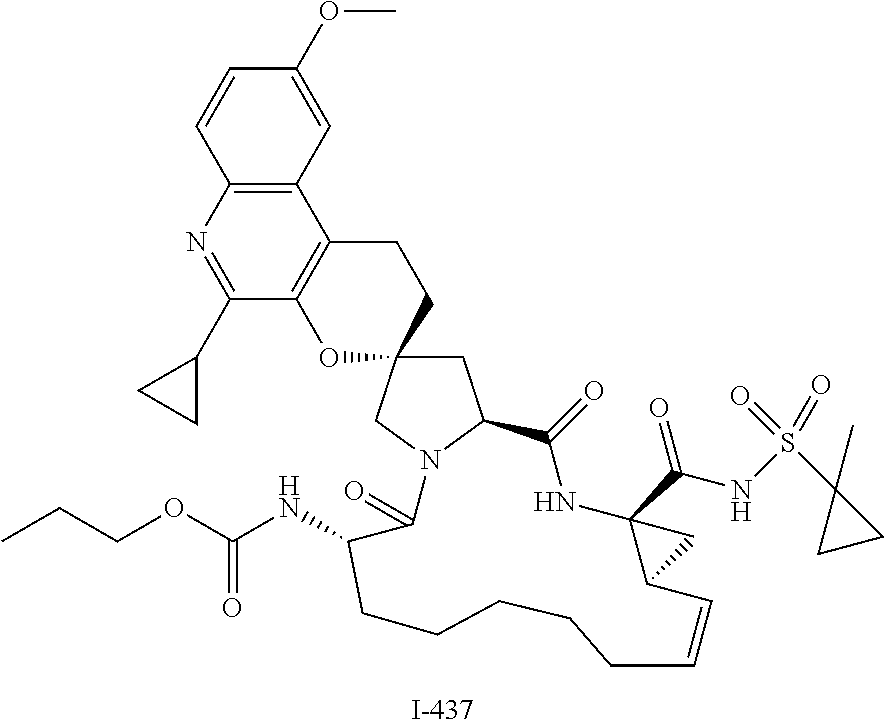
C1=CC2=C(C=C1OC)C1=C(C(C3CC3)=N2)OC2(CC1)CC1N(C2)C(=O)C(NC(OCCC)=O)CCCCCC=CC2C(C(NS(C3(C)CC3)(=O)=O)=O)(NC1=O)C2
